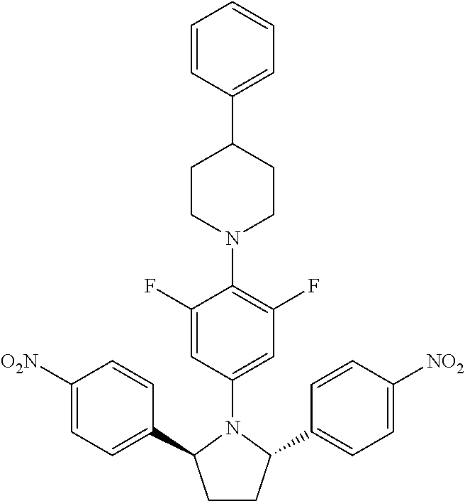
C1(F)=CC(N2C(C3=CC=C([O2N])C=C3)CCC2C2=CC=C([NO2])C=C2)=CC(F)=C1N1CCC(C2=CC=CC=C2)CC1
